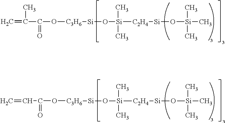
C=C(C)C(=O)O[C3H6][Si]O[Si](C)(C)[C2H4][Si]O[Si](C)(C)C.C=CC(=O)O[C3H6][Si]O[Si](C)(C)[C2H4][Si]O[Si](C)(C)C
